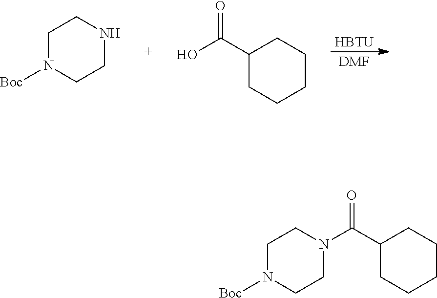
[HBTU].[DMF].C1N([Boc])CCNC1.C1(C(O)=O)CCCCC1.C1N([Boc])CCN(C(C2CCCCC2)=O)C1
